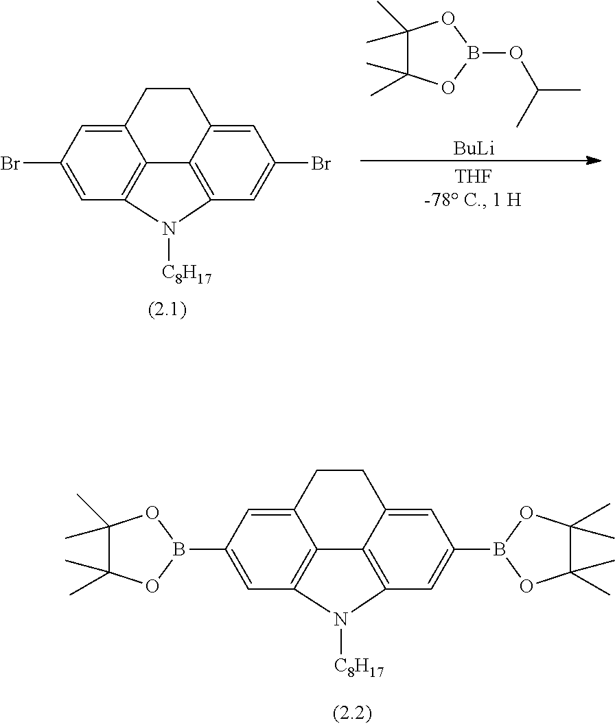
C12=CC(B3OC(C)(C)C(C)(C)O3)=CC3=C1C1=C(C=C(B4OC(C)(C)C(C)(C)O4)C=C1CC2)N3[C8H17].C12=CC(Br)=CC3=C1C1=C(C=C(Br)C=C1CC2)N3[C8H17].C1(C)(C)C(C)(C)OB(OC(C)C)O1.[BuLi]
